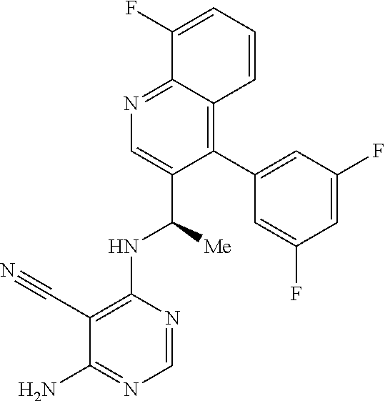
C1(C#N)=C(NC([Me])C2=CN=C3C(=C2C2=CC(F)=CC(F)=C2)C=CC=C3F)N=CN=C1N
